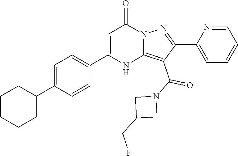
C1CCCC(C2=CC=C(C3=CC(=O)N4C(=C(C(N5CC(CF)C5)=O)C(C5=CC=CC=N5)=N4)N3)C=C2)C1
